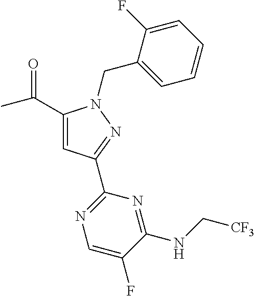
C1(C(C)=O)=CC(C2=NC=C(F)C(NC[CF3])=N2)=NN1CC1=CC=CC=C1F
